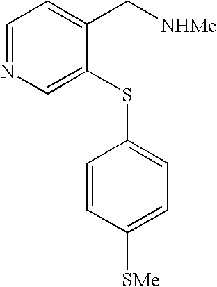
C1=NC=C(SC2=CC=C([SMe])C=C2)C(C[NHMe])=C1
